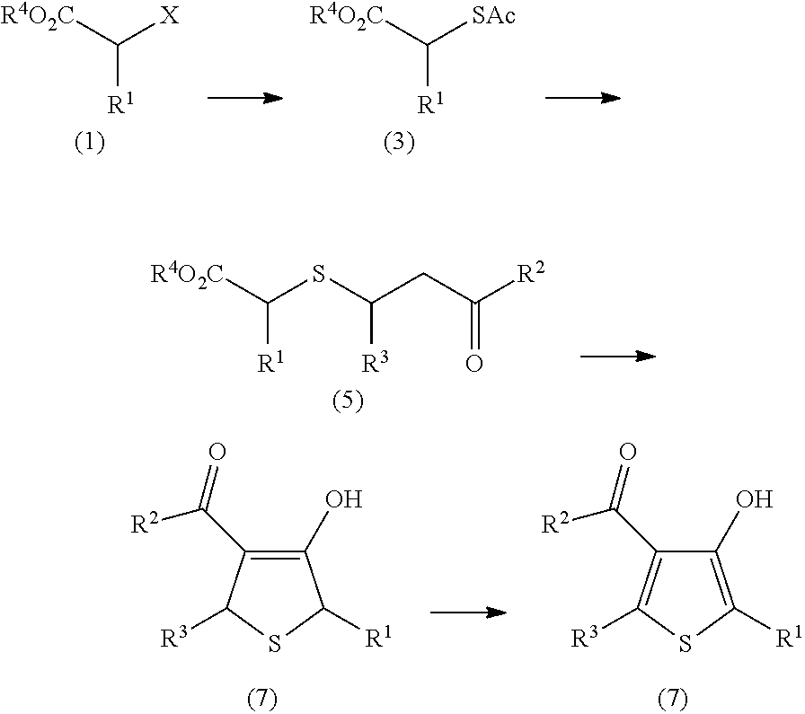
[R1]C([R4O2C])[X].[R1]C([R4O2C])[SAc].[R1]C([R4O2C])SC(CC([R2])=O)[R3].C1(O)=C(C(=O)[R2])C([R3])SC1[R1].C1(O)=C([R1])SC([R3])=C1C(=O)[R2]
